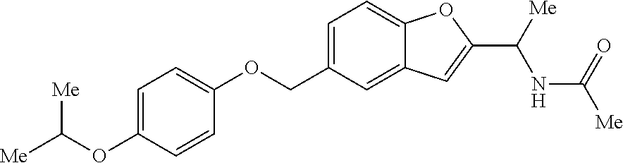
[Me]C(OC1=CC=C(OCC2=CC=C3C(=C2)C=C(C([Me])NC([Me])=O)O3)C=C1)[Me]
